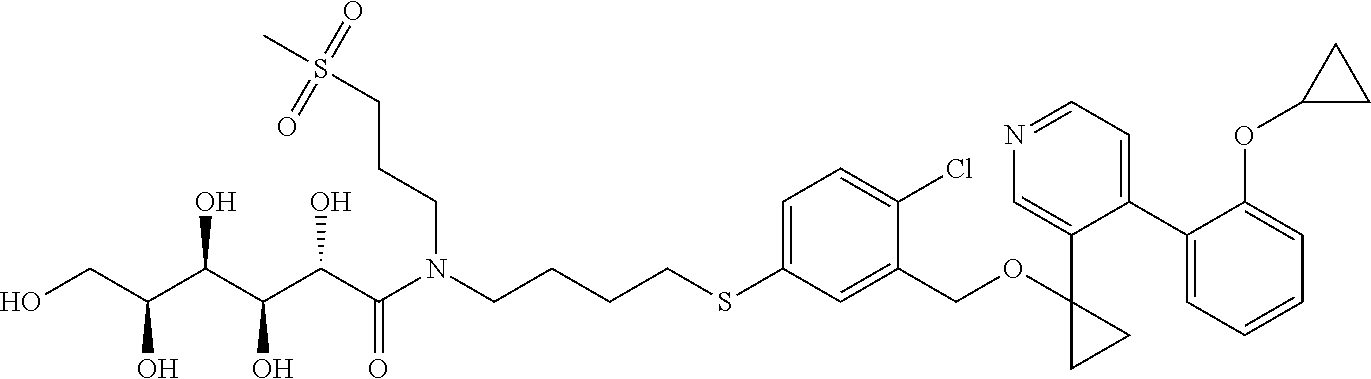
S(C1=CC=C(Cl)C(COC2(C3=CN=CC=C3C3=CC=CC=C3OC3CC3)CC2)=C1)CCCCN(C(C(C(C(C(CO)O)O)O)O)=O)CCCS(C)(=O)=O
